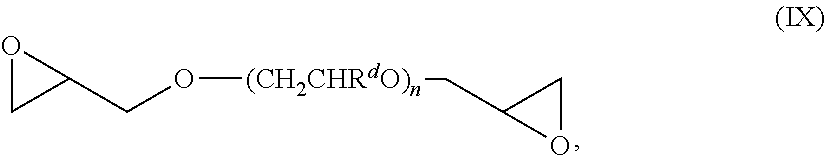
C1(CO[(CH2CHRdO)n]CC2OC2)OC1
